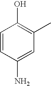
C1=CC(N)=CC(C)=C1O
